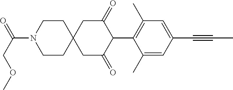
C1CN(C(=O)COC)CCC12CC(=O)C(C1=C(C)C=C(C#CC)C=C1C)C(=O)C2
